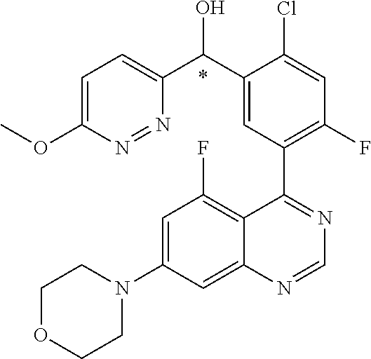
C1=C(N2CCOCC2)C=C2C(=C1F)C(C1=C(F)C=C(Cl)C(C(C3=CC=C(OC)N=N3)O)=C1)=NC=N2.*
